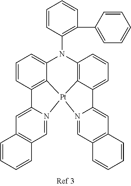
C1=CC2=C3C(=C1)N(C1=C(C4=CC=CC=C4)C=CC=C1)C1=C4C(=CC=C1)C1=CC5=C(C=N1[Pt]34N1=CC3=C(C=C21)C=CC=C3)C=CC=C5
